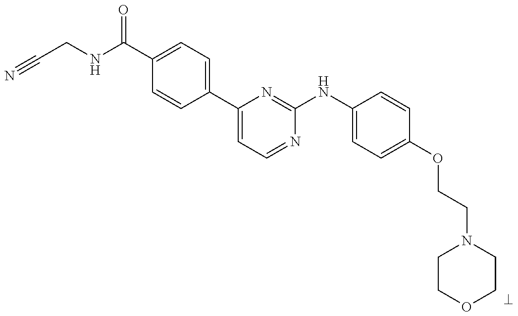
O(C1=CC=C(NC2=NC(C3=CC=C(C(NCC#N)=O)C=C3)=CC=N2)C=C1)CCN1CCOCC1
